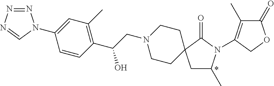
N1=NN=CN1C1=CC(C)=C(C(CN2CCC3(CC2)CC(C)N(C2=C(C)C(=O)OC2)C3=O)O)C=C1
